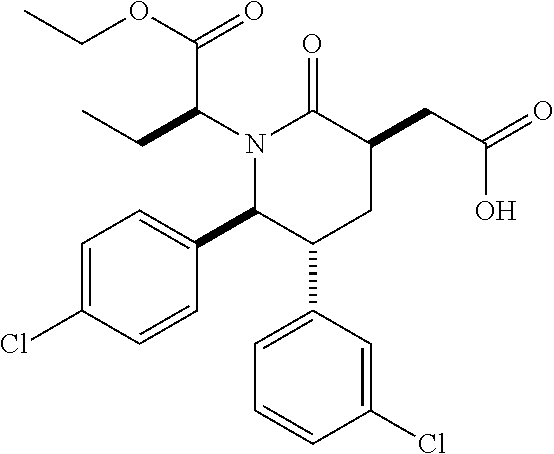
C1=C(Cl)C=CC(C2C(C3=CC=CC(Cl)=C3)CC(CC(=O)O)C(=O)N2C(CC)C(OCC)=O)=C1
